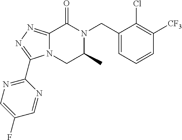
C12=NN=C(C3=NC=C(F)C=N3)N1CC(C)N(CC1=CC=CC([CF3])=C1Cl)C2=O
